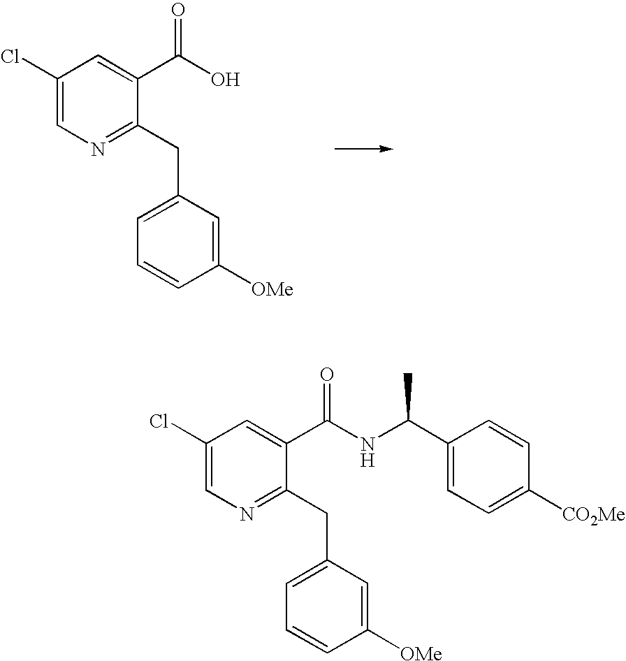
C1(Cl)=CN=C(CC2=CC=CC([OMe])=C2)C(C(O)=O)=C1.C1(Cl)=CN=C(CC2=CC=CC([OMe])=C2)C(C(NC(C2=CC=C([CO2Me])C=C2)C)=O)=C1
